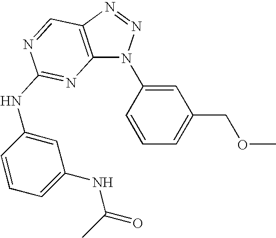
C12=C(N=NN1C1=CC(COC)=CC=C1)C=NC(NC1=CC(NC(=O)C)=CC=C1)=N2
